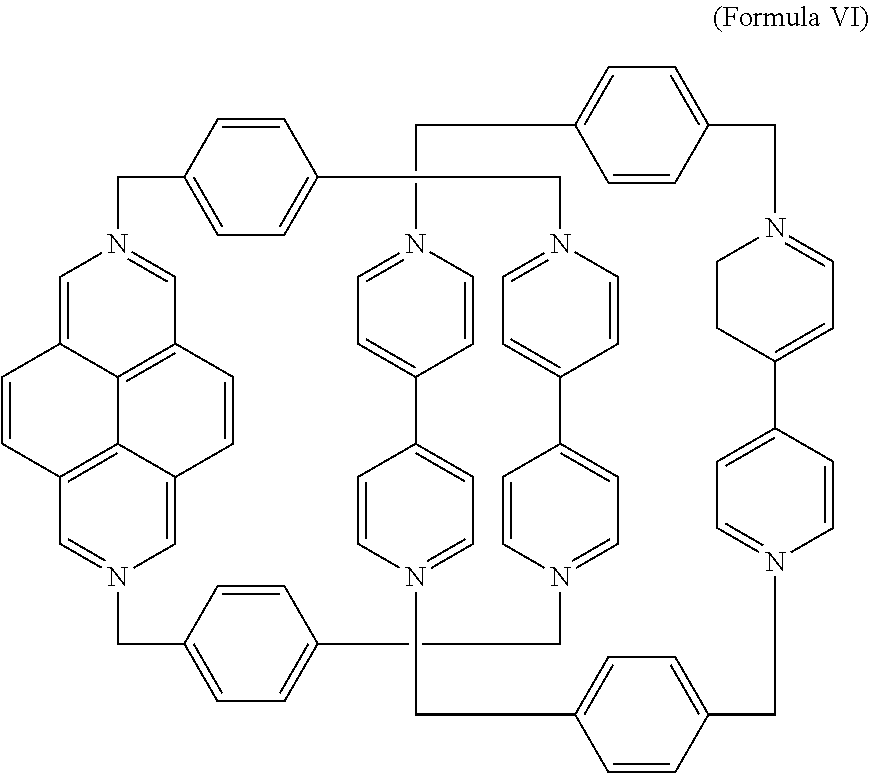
C1=C2C3=C4C=N1CC1=CC=C(C=C1)CN1=CC=C(C5=CC=N(C=C5)CC5=CC=C(CN6=CC(=C3C(=C6)C=C4)C=C2)C=C5)C=C1.C1C2=CC=C(CN3=CC=C(CC3)C3=CC=N(C=C3)CC3=CC=C(C=C3)CN3=CC=C(C4=CC=N1C=C4)C=C3)C=C2
